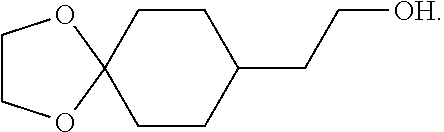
C1COC2(O1)CCC(CC[OH])CC2
